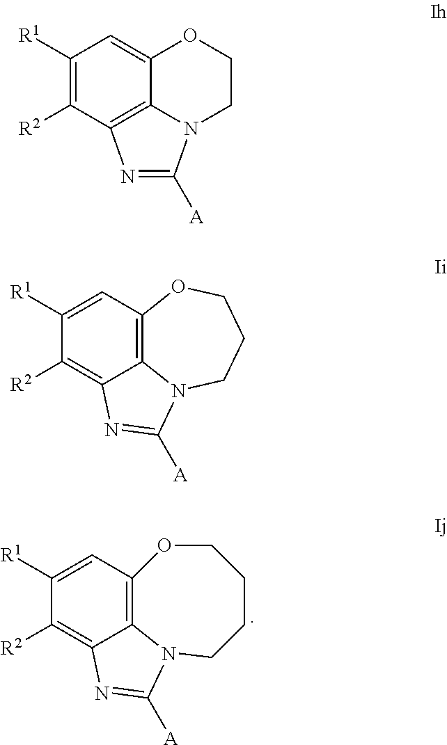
C1([R1])=C([R2])C2=C3C(=C1)OCCN3C([A])=N2.C1([R1])=CC2=C3C(=C1[R2])N=C([A])N3CCCO2.C1([R1])=CC2=C3C(=C1[R2])N=C([A])N3CCCCO2
